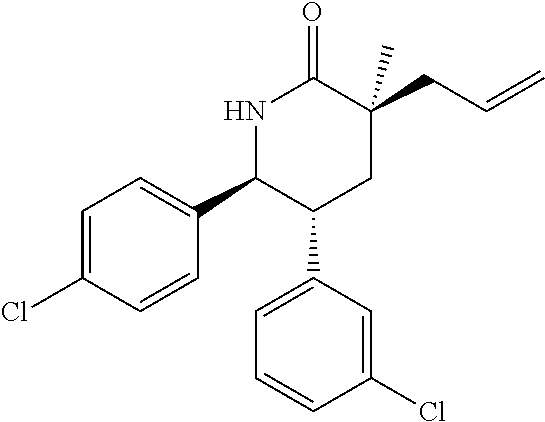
N1C(C2=CC=C(Cl)C=C2)C(C2=CC=CC(Cl)=C2)CC(CC=C)(C)C1=O
